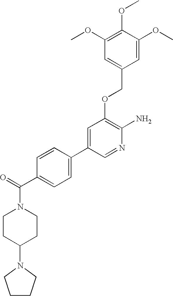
C1=C(OC)C(OC)=C(OC)C=C1COC1=C(N)N=CC(C2=CC=C(C(=O)N3CCC(N4CCCC4)CC3)C=C2)=C1
